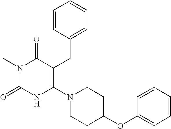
N1(C)C(=O)NC(N2CCC(OC3=CC=CC=C3)CC2)=C(CC2=CC=CC=C2)C1=O
